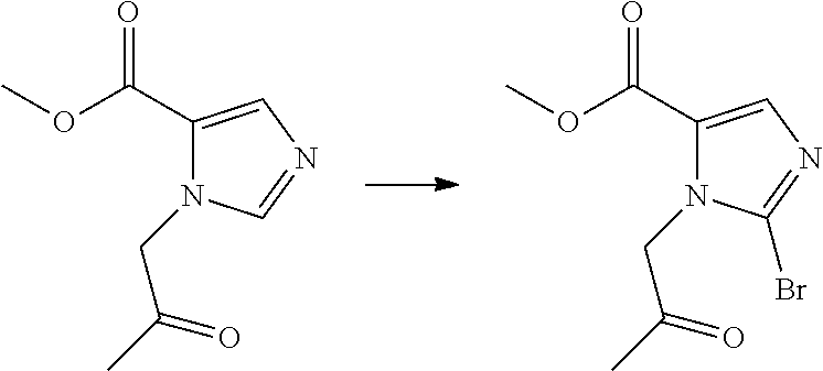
COC(C1=CN=CN1CC(C)=O)=O.COC(C1=CN=C(Br)N1CC(C)=O)=O
